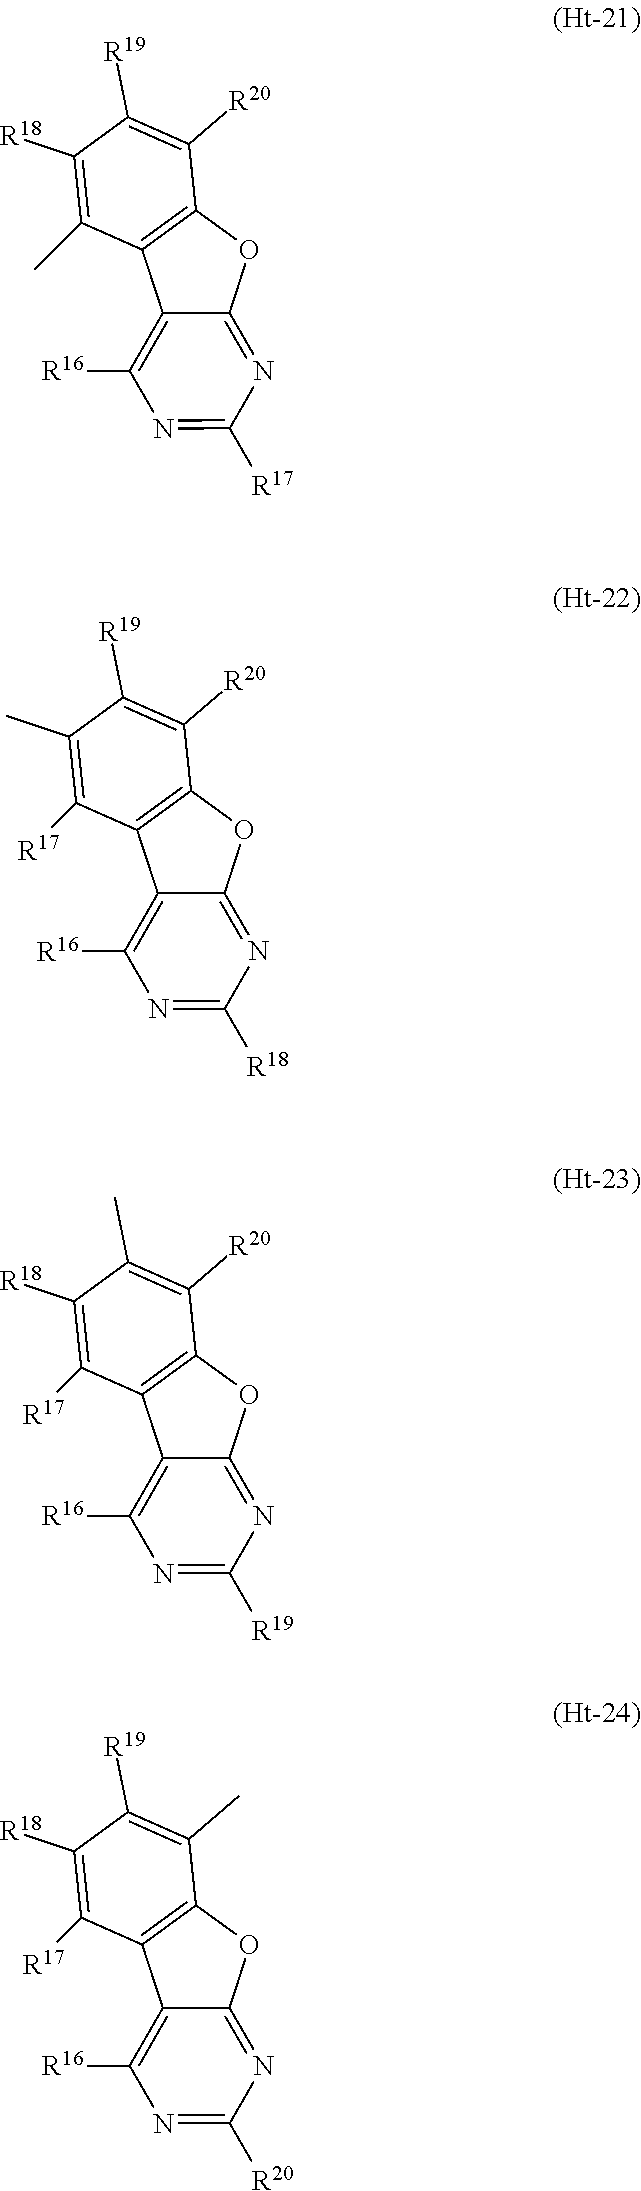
C1([R18])=C(C)C2=C(C([R20])=C1[R19])OC1=NC([R17])=NC([R16])=C21.C1(C)=C([R17])C2=C(C([R20])=C1[R19])OC1=NC([R18])=NC([R16])=C21.C1([R18])=C([R17])C2=C(C([R20])=C1C)OC1=NC([R19])=NC([R16])=C21.C1([R18])=C([R17])C2=C(C(C)=C1[R19])OC1=NC([R20])=NC([R16])=C21
